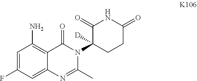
C1=C(F)C=C2C(=C1N)C(=O)N(C1([D])CCC(=O)NC1=O)C(C)=N2
